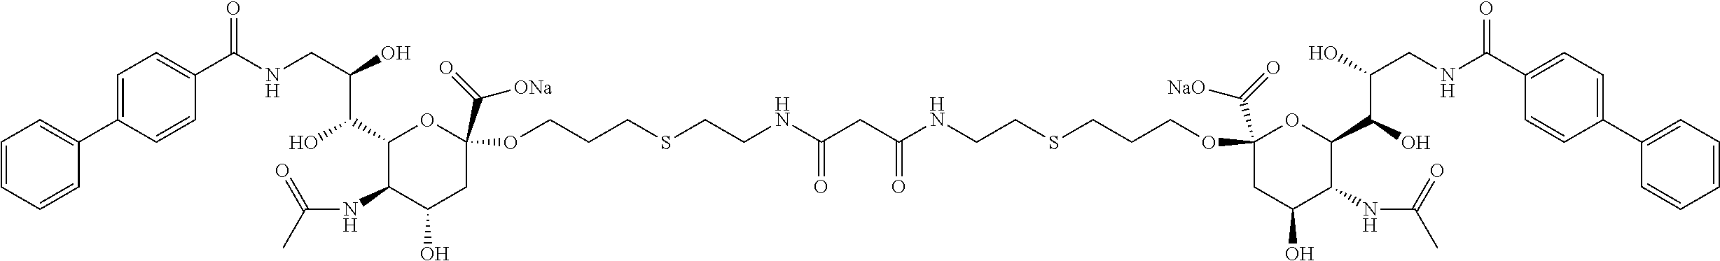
C1=CC=CC(C2=CC=C(C(NCC(O)C(C3C(NC(C)=O)C(O)CC(C(=O)[ONa])(OCCCSCCNC(=O)CC(NCCSCCCOC4(C(=O)[NaO])CC(O)C(NC(C)=O)C(C(O)C(O)CNC(C5=CC=C(C6=CC=CC=C6)C=C5)=O)O4)=O)O3)O)=O)C=C2)=C1
